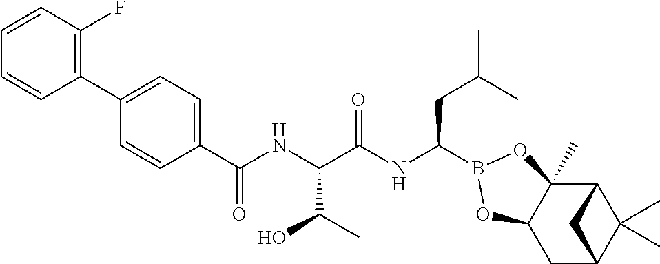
C1(C(NC(C(NC(CC(C)C)B2OC3(C)C4C(C)(C)C(CC3O2)C4)=O)C(C)O)=O)=CC=C(C2=C(F)C=CC=C2)C=C1
